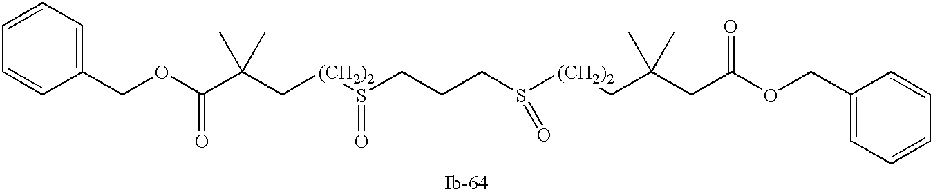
S(CCCS([(CH2)2]CC(CC(OCC1=CC=CC=C1)=O)(C)C)=O)([(CH2)2]CC(C(OCC1=CC=CC=C1)=O)(C)C)=O
